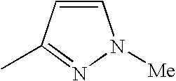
C1=CC(C)=NN1[Me]
